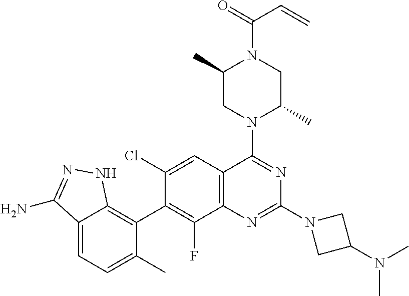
C12=CC=C(C)C(C3=C(F)C4=C(C=C3Cl)C(N3C(C)CN(C(=O)C=C)C(C)C3)=NC(N3CC(N(C)C)C3)=N4)=C1NN=C2N
